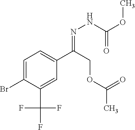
C1=C(Br)C(C(F)(F)F)=CC(C(COC(=O)C)=NNC(OC)=O)=C1
